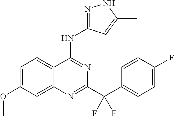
C1=C(OC)C=C2C(=C1)C(NC1=NNC(C)=C1)=NC(C(C1=CC=C(F)C=C1)(F)F)=N2
